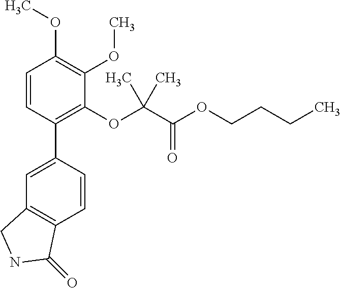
C1=C(C2=C(OC(C(OCCCC)=O)(C)C)C(OC)=C(OC)C=C2)C=CC2=C1CNC2=O
